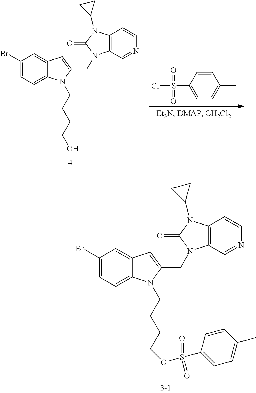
C1(Br)=CC=C2C(=C1)C=C(CN1C3=C(C=CN=C3)N(C3CC3)C1=O)N2CCCCO.C1=CC(S(Cl)(=O)=O)=CC=C1C.C1(Br)=CC=C2C(=C1)C=C(CN1C3=C(C=CN=C3)N(C3CC3)C1=O)N2CCCCOS(C1=CC=C(C)C=C1)(=O)=O
